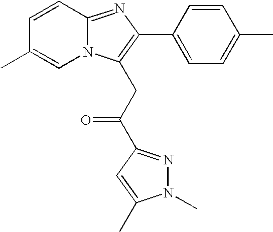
C1=CC2=NC(C3=CC=C(C)C=C3)=C(CC(=O)C3=NN(C)C(C)=C3)N2C=C1C
